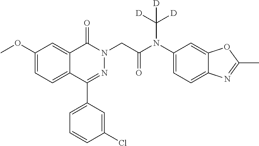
C12=CC(OC)=CC=C1C(C1=CC=CC(Cl)=C1)=NN(CC(=O)N(C1=CC=C3C(=C1)OC(C)=N3)C([D])([D])[D])C2=O
